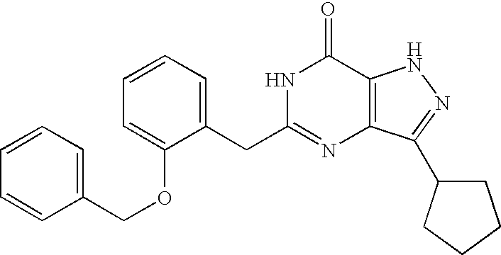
C1=C(CC2=NC3=C(C(=O)N2)NN=C3C2CCCC2)C(OCC2=CC=CC=C2)=CC=C1
